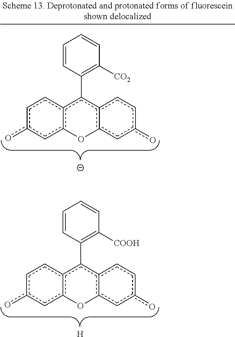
c1c(o)cc2c(c1)c(C1=C([CO2])C=CC=C1)c1c(cc(o)cc1)O2.c1c(o)cc2c(c1)c(C1=C([COOH])C=CC=C1)c1c(cc(o)cc1)O2.[H]
